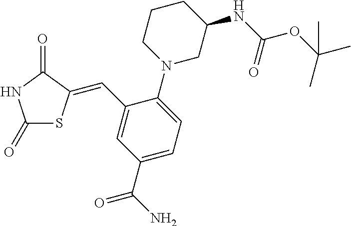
C1(=O)SC(=CC2=CC(C(N)=O)=CC=C2N2CC(NC(OC(C)(C)C)=O)CCC2)C(=O)N1
